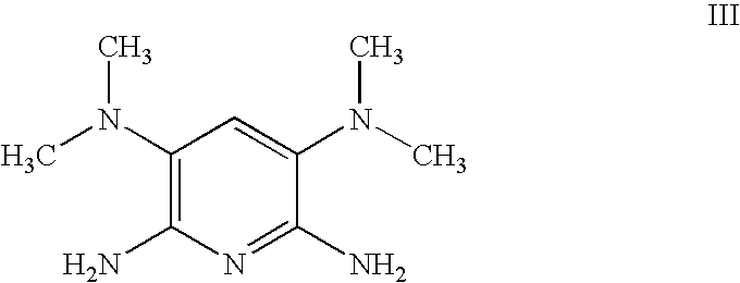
C1(N(C)C)=C(N)N=C(N)C(N(C)C)=C1
